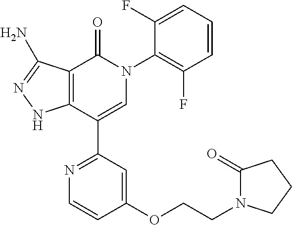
C12=C(C(C3=NC=CC(OCCN4C(=O)CCC4)=C3)=CN(C3=C(F)C=CC=C3F)C1=O)NN=C2N
